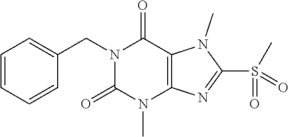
N1(CC2=CC=CC=C2)C(=O)N(C)C2=C(C1=O)N(C)C(S(=O)(C)=O)=N2
